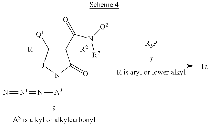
C1([R2])(C(N([Q2])[R7])=O)C([R1])([Q1])[J]N([A3]N=[N+]=N)C1=O
